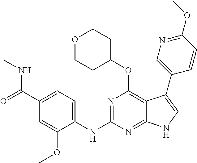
C1(C(=O)NC)=CC=C(NC2=NC(OC3CCOCC3)=C3C(=N2)NC=C3C2=CN=C(OC)C=C2)C(OC)=C1
